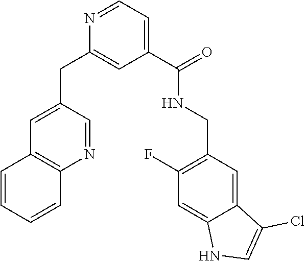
N1=CC=C(C(NCC2=C(F)C=C3C(=C2)C(Cl)=CN3)=O)C=C1CC1=CC2=C(N=C1)C=CC=C2
